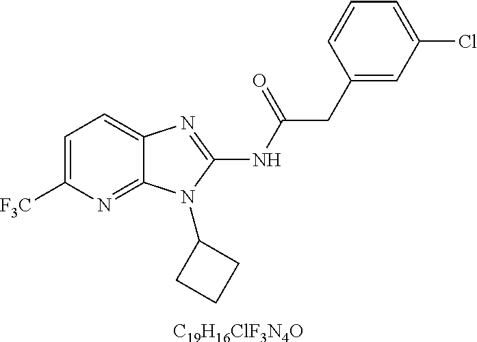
[C19H16ClF3N4O].C1=C([F3C])N=C2C(=C1)N=C(NC(CC1=CC(Cl)=CC=C1)=O)N2C1CCC1
